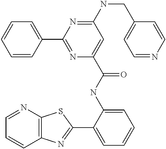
C1=NC2=C(C=C1)N=C(C1=CC=CC=C1NC(=O)C1=CC(NCC3=CC=NC=C3)=NC(C3=CC=CC=C3)=N1)S2
